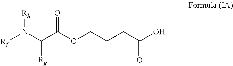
C(C(OCCCC(O)=O)=O)(N([Rf])[Rh])[Rg]
